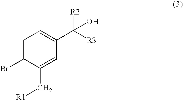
C1=C(Br)C(C[R1])=CC(C([R2])([R3])O)=C1
